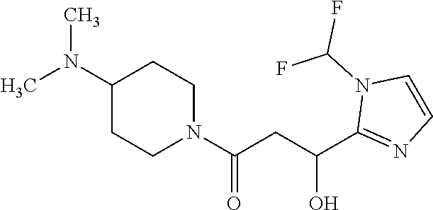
C1(N(C)C)CCN(C(CC(C2=NC=CN2C(F)F)O)=O)CC1
